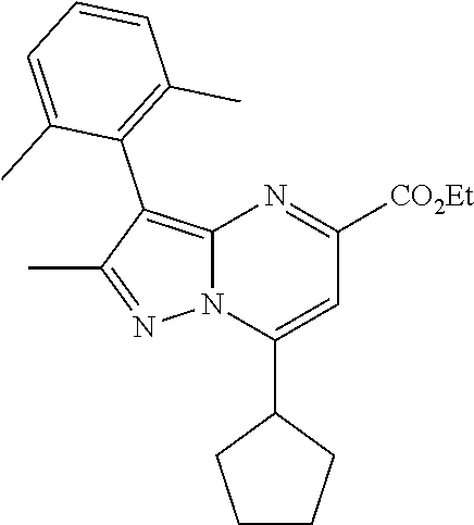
C12=C(C3=C(C)C=CC=C3C)C(C)=NN1C(C1CCCC1)=CC([CO2Et])=N2
